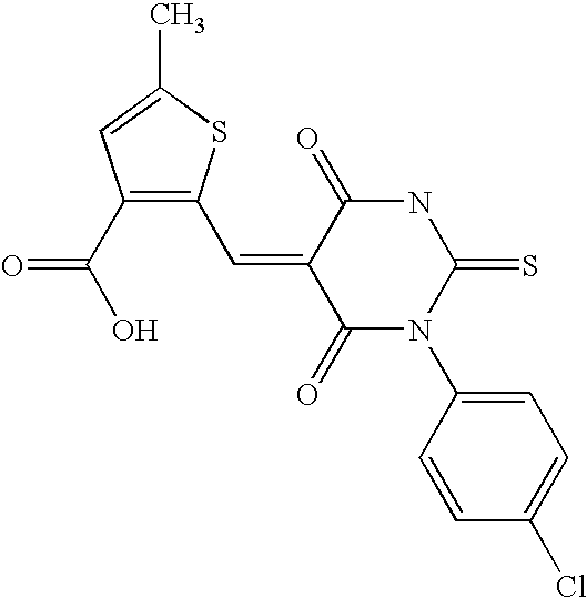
O=C1C(=CC2=C(C(O)=O)C=C(C)S2)C(=O)N(C2=CC=C(Cl)C=C2)C(=S)N1
